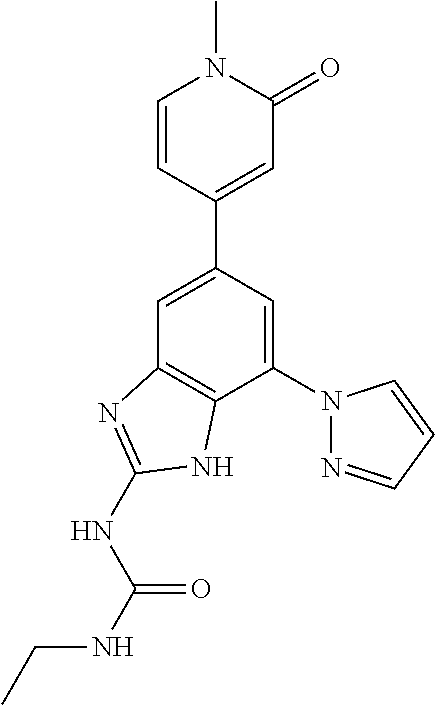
C1=C(C2=CC(=O)N(C)C=C2)C=C(N2N=CC=C2)C2=C1N=C(NC(NCC)=O)N2
